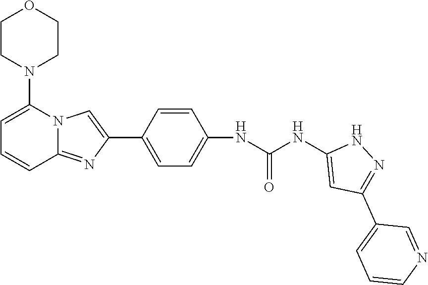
C1=C(N2CCOCC2)N2C(=NC(C3=CC=C(NC(NC4=CC(C5=CC=CN=C5)=NN4)=O)C=C3)=C2)C=C1
